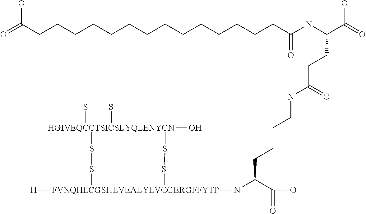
OC(CCCCCCCCCCCCCCC(NC(C(=O)O)CCC(NCCCCC(N[FVNQHLCGSHLVEALYLVCGERGFFYTP]1([H])SS[HGIVEQCCTSICSLYQLENYCN]2(O)(SS1)SS2)C(=O)O)=O)=O)=O
